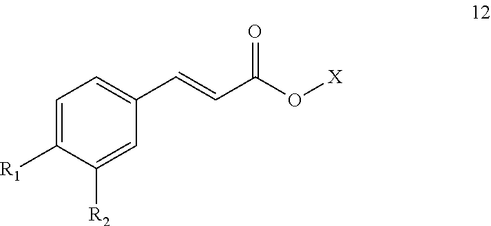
C1=C([R1])C([R2])=CC(C=CC(O[X])=O)=C1
